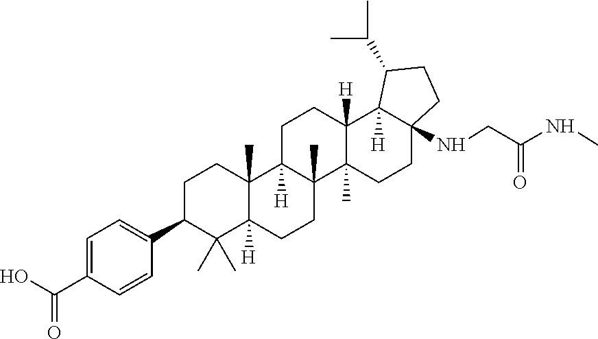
C1=C(C(O)=O)C=CC(C2C(C)(C)C3([H])C(C)(CC2)C2([H])C(C)(CC3)C3(C)C([H])(CC2)C2([H])C(NCC(NC)=O)(CC3)CCC2C(C)C)=C1
